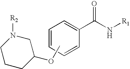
C1=CC=CC(C(N[R1])=O)=C1.COC1CN([R2])CCC1
